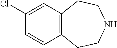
C12=C(C=C(Cl)C=C1)CCNCC2
